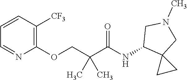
C1=CC([CF3])=C(OCC(C(NC2C3(CN(C)C2)CC3)=O)(C)C)N=C1
